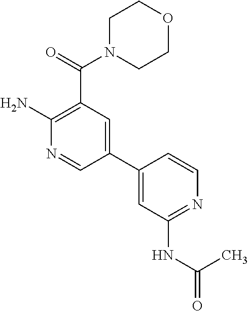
C1N(C(=O)C2=C(N)N=CC(C3=CC(NC(=O)C)=NC=C3)=C2)CCOC1
